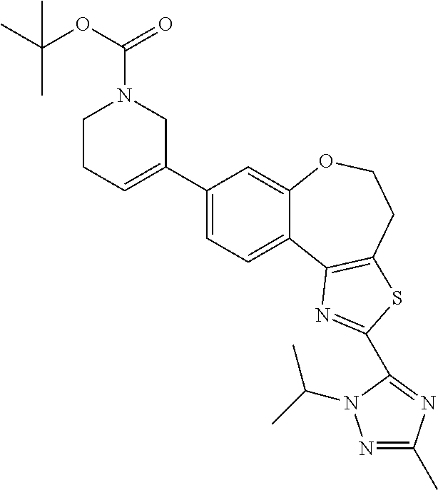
C1(C2=CCCN(C(OC(C)(C)C)=O)C2)=CC=C2C(=C1)OCCC1=C2N=C(C2=NC(C)=NN2C(C)C)S1
